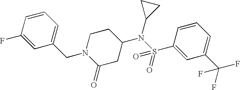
N1(CC2=CC=CC(F)=C2)C(=O)CC(N(S(C2=CC(C(F)(F)F)=CC=C2)(=O)=O)C2CC2)CC1
